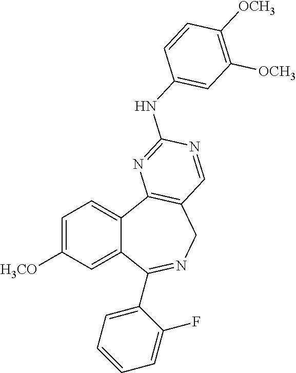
C1=C([H3CO])C=C2C(=C1)C1=C(CN=C2C2=CC=CC=C2F)C=NC(NC2=CC([OCH3])=C([OCH3])C=C2)=N1
